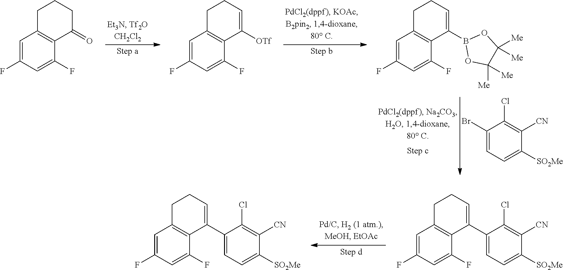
C1(Br)=CC=C([SO2Me])C([CN])=C1Cl.C1=C(F)C=C(F)C2=C1CCCC2=O.C1=C(F)C=C(F)C2=C1CCC=C2[OTf].C1=C(F)C=C(F)C2=C1CCC=C2B1OC([Me])([Me])C([Me])([Me])O1.C1=C(F)C=C(F)C2=C1CCC=C2C1=CC=C([SO2Me])C([CN])=C1Cl.C1=C(F)C=C(F)C2=C1CCC=C2C1=CC=C([SO2Me])C([CN])=C1Cl
